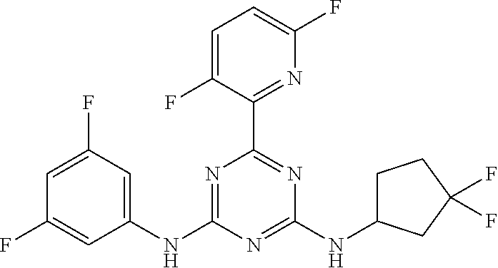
C1=C(F)C=C(NC2=NC(C3=NC(F)=CC=C3F)=NC(NC3CCC(F)(F)C3)=N2)C=C1F
